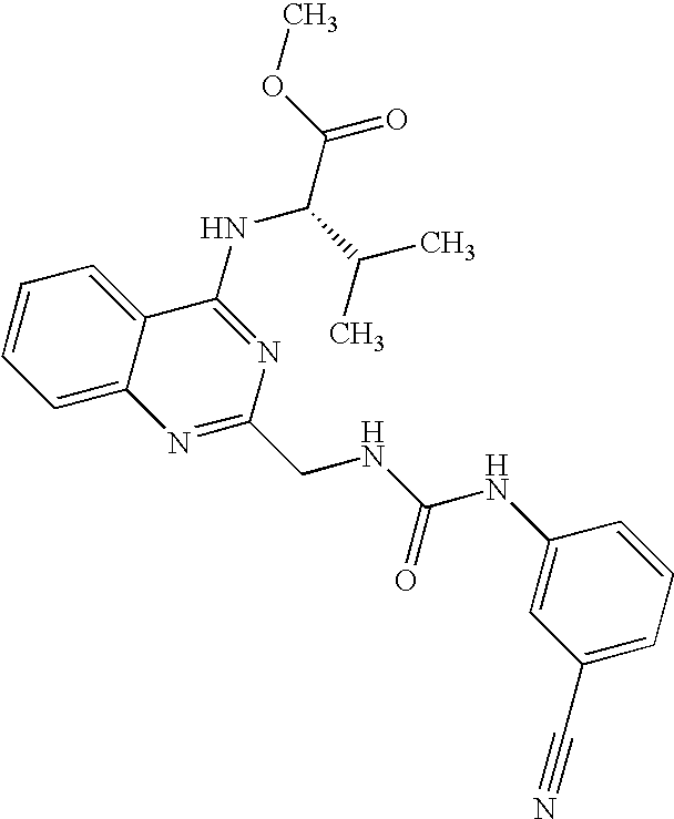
C12=CC=CC=C1C(NC(C(=O)OC)C(C)C)=NC(CNC(=O)NC1=CC(C#N)=CC=C1)=N2
